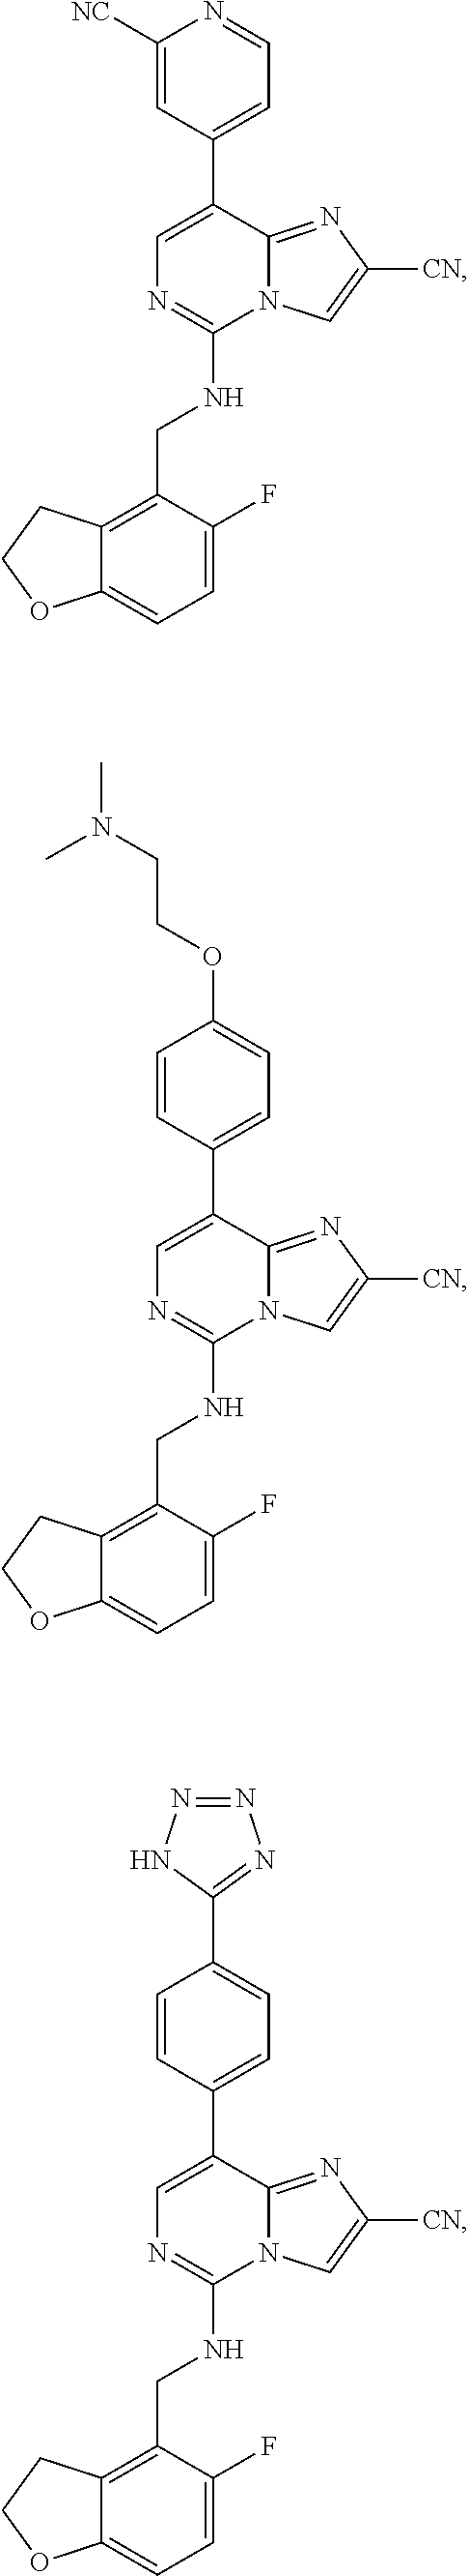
C1=C(F)C(CNC2=NC=C(C3=CC=NC([NC])=C3)C3=NC([CN])=CN23)=C2C(=C1)OCC2.C1=C(F)C(CNC2=NC=C(C3=CC=C(OCCN(C)C)C=C3)C3=NC([CN])=CN23)=C2C(=C1)OCC2.C1=C(F)C(CNC2=NC=C(C3=CC=C(C4=NN=NN4)C=C3)C3=NC([CN])=CN23)=C2C(=C1)OCC2
